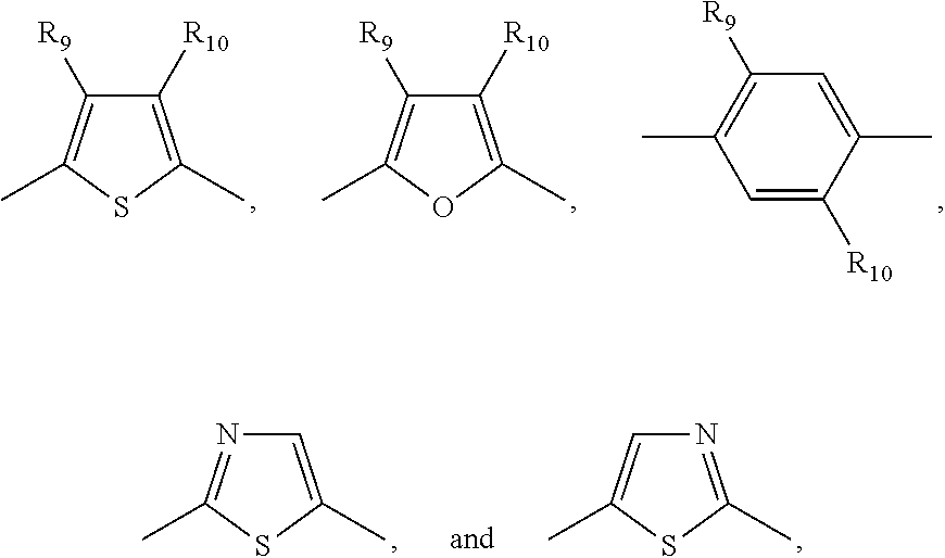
C1([R10])=C(C)SC(C)=C1[R9].C1([R10])=C(C)OC(C)=C1[R9].C1(C)=CC([R9])=C(C)C=C1[R10].C1=C(C)SC(C)=N1.N1=C(C)SC(C)=C1
